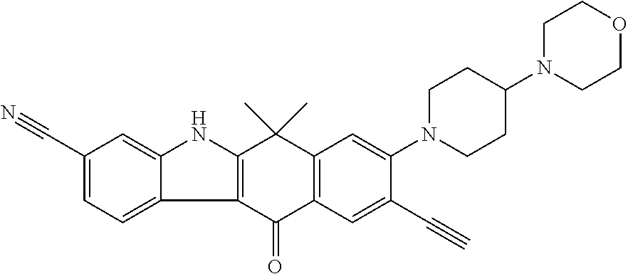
C12=C(C(=O)C3=C(C1(C)C)C=C(N1CCC(N4CCOCC4)CC1)C(C#C)=C3)C1=CC=C(C#N)C=C1N2
